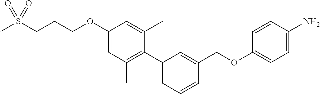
C1(OCCCS(C)(=O)=O)=CC(C)=C(C2=CC=CC(COC3=CC=C(N)C=C3)=C2)C(C)=C1
